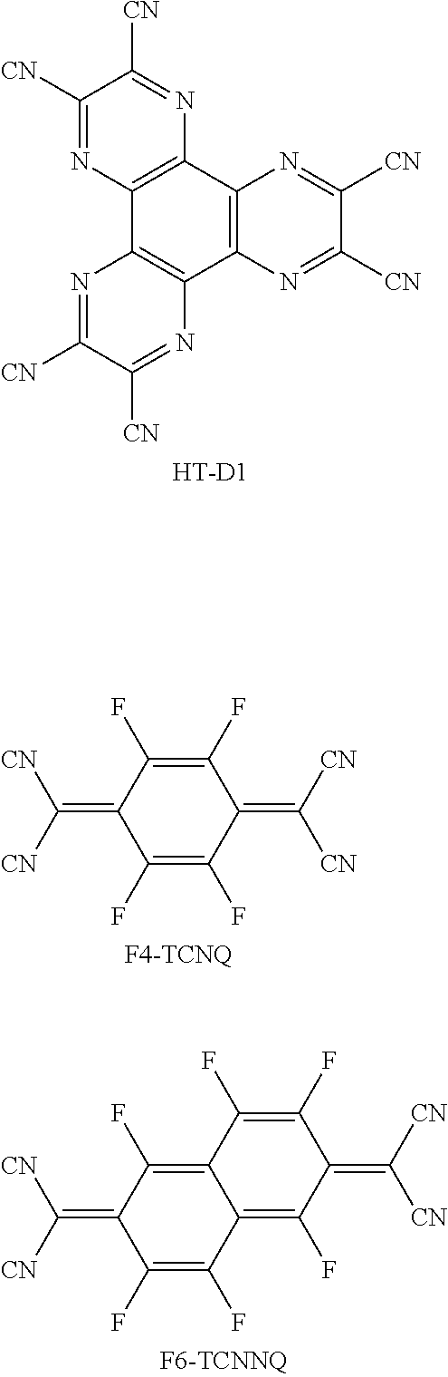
C1([CN])=NC2=C(N=C1[CN])C1=C(C3=C2N=C([CN])C([CN])=N3)N=C([CN])C([CN])=N1.[HT-D1].C1(F)=C(F)C(=C([CN])[CN])C(F)=C(F)C1=C([CN])[CN].C12=C(F)C(=C([CN])[CN])C(F)=C(F)C1=C(F)C(=C([CN])[CN])C(F)=C2F
